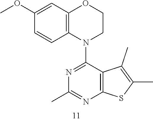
C12=C(C=C(OC)C=C1)OCCN2C1=NC(C)=NC2=C1C(C)=C(C)S2
